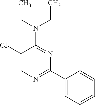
ClC1=CN=C(C2=CC=CC=C2)N=C1N(CC)CC
